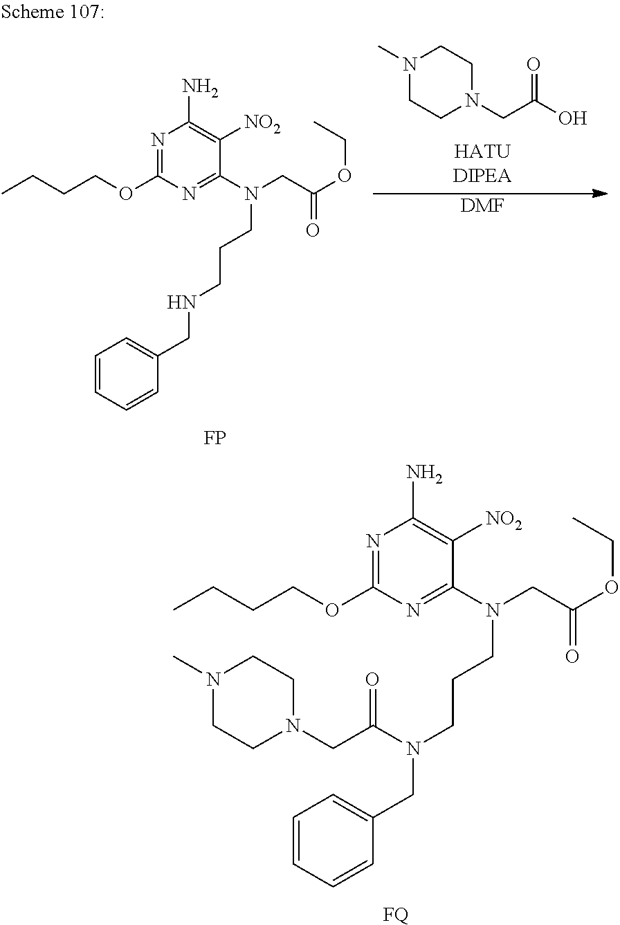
N1=C(OCCCC)N=C(N(CC(OCC)=O)CCCN(CC2=CC=CC=C2)C(CN2CCN(C)CC2)=O)C([NO2])=C1N.[FQ].N1(C)CCN(CC(O)=O)CC1.N1=C(OCCCC)N=C(N(CC(OCC)=O)CCCNCC2=CC=CC=C2)C([NO2])=C1N.[FP].[DMF]
